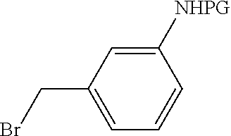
C1([NHPG])=CC(CBr)=CC=C1
